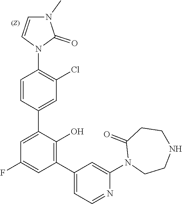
C1=CN(C2=C(Cl)C=C(C3=CC(F)=CC(C4=CC=NC(N5CCNCCC5=O)=C4)=C3O)C=C2)C(=O)N1C
